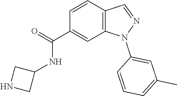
C1(C(=O)NC2CNC2)=CC2=C(C=C1)C=NN2C1=CC(C)=CC=C1
